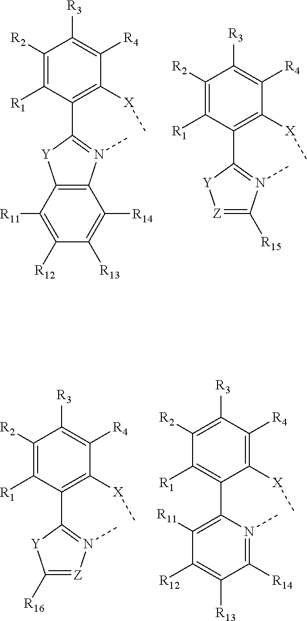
C1([R2])=C([R1])C(C2=N(C)C3=C([Y]2)C([R11])=C([R12])C([R13])=C3[R14])=C([X]C)C([R4])=C1[R3].C1([R2])=C([R1])C(C2=N(C)C([R15])=[Z][Y]2)=C([X]C)C([R4])=C1[R3].C1([R2])=C([R1])C(C2=N(C)[Z]=C([R16])[Y]2)=C([X]C)C([R4])=C1[R3].C1([R2])=C([R3])C([R4])=C([X]C)C(C2=C([R11])C([R12])=C([R13])C([R14])=N2C)=C1[R1]
